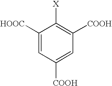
C1=C([HOOC])C([X])=C([COOH])C=C1[COOH]
